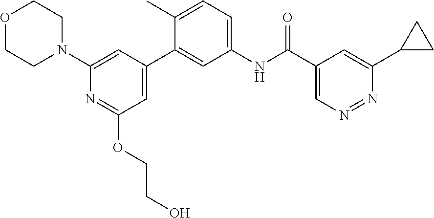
C1(C(NC2=CC=C(C)C(C3=CC(OCCO)=NC(N4CCOCC4)=C3)=C2)=O)=CN=NC(C2CC2)=C1
